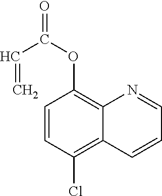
C1=CC(Cl)=C2C(=C1OC(=O)C=C)N=CC=C2
